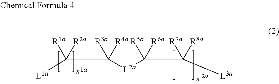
[L1a]C(C([L2a]C(C([L3a])([R8a])[R7a])([R6a])[R5a])([R4a])[R3a])([R2a])[R1a]
